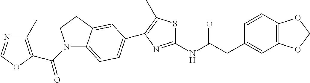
C1=CC2=C(C=C1CC(NC1=NC(C3=CC=C4N(C(=O)C5=C(C)N=CO5)CCC4=C3)=C(C)S1)=O)OCO2
